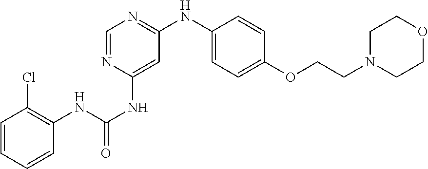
C1=CC=CC(NC(NC2=CC(NC3=CC=C(OCCN4CCOCC4)C=C3)=NC=N2)=O)=C1Cl
